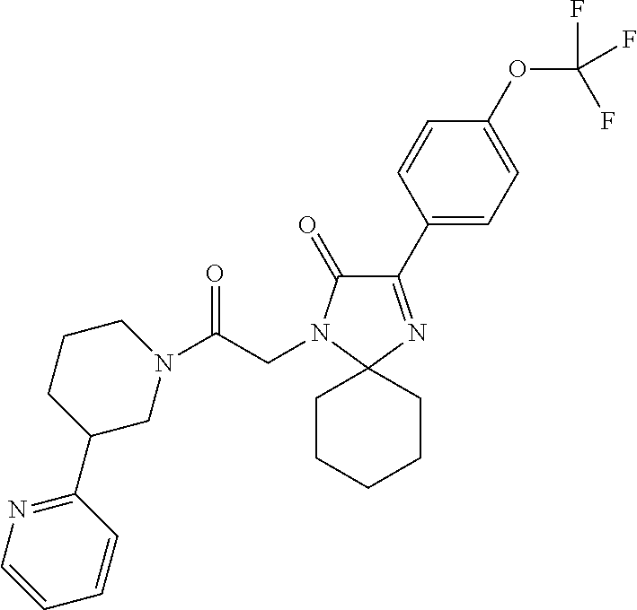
C1(C2=CC=C(OC(F)(F)F)C=C2)=NC2(N(CC(N3CCCC(C4=NC=CC=C4)C3)=O)C1=O)CCCCC2
